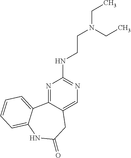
N1=C2C(=CN=C1NCCN(CC)CC)CC(=O)NC1=CC=CC=C21
